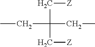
CCC(C[Z])(CC)C[Z]
